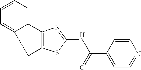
C1C2=CC=CC=C2C2=C1SC(NC(C1=CC=NC=C1)=O)=N2
